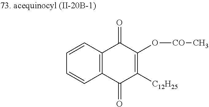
C1=CC2=C(C=C1)C(=O)C([C12H25])=C(O[CO]C)C2=O
